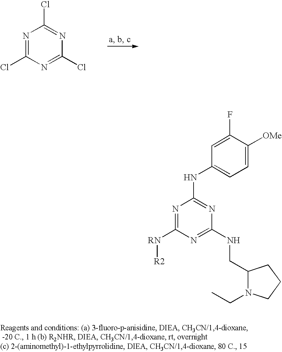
N1=C(Cl)N=C(Cl)N=C1Cl.N1=C([RN][R2])N=C(NCC2N(CC)CCC2)N=C1NC1=CC=C([OMe])C(F)=C1
